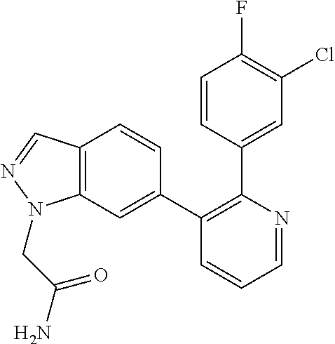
C1=CC(C2=C(C3=CC4=C(C=C3)C=NN4CC(=O)N)C=CC=N2)=CC(Cl)=C1F
